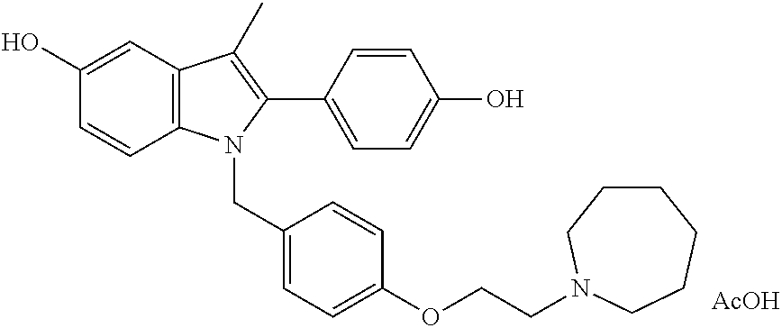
C1(O)=CC2=C(C=C1)N(CC1=CC=C(OCCN3CCCCCC3)C=C1)C(C1=CC=C(O)C=C1)=C2C.[AcOH]
